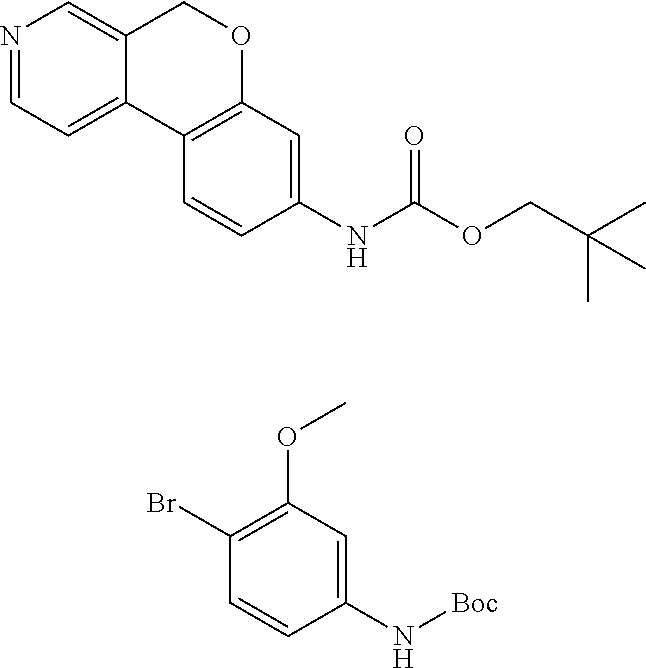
N1=CC=C2C(=C1)COC1=C2C=CC(NC(OCC(C)(C)C)=O)=C1.C1(N[Boc])=CC(OC)=C(Br)C=C1
